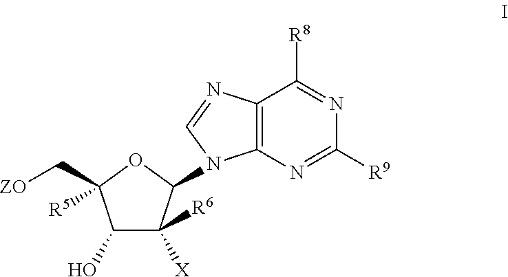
C12=C(N=C([R9])N=C1[R8])N(C1C([X])([R6])C(O)C(C[ZO])([R5])O1)C=N2
